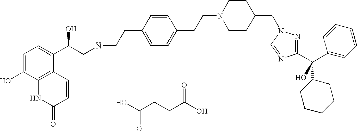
C1=C(O)C2=C(C(C(CNCCC3=CC=C(CCN4CCC(CN5N=C(C(C6CCCCC6)(C6=CC=CC=C6)O)N=C5)CC4)C=C3)O)=C1)C=CC(=O)N2.C(CCC(O)=O)(O)=O
